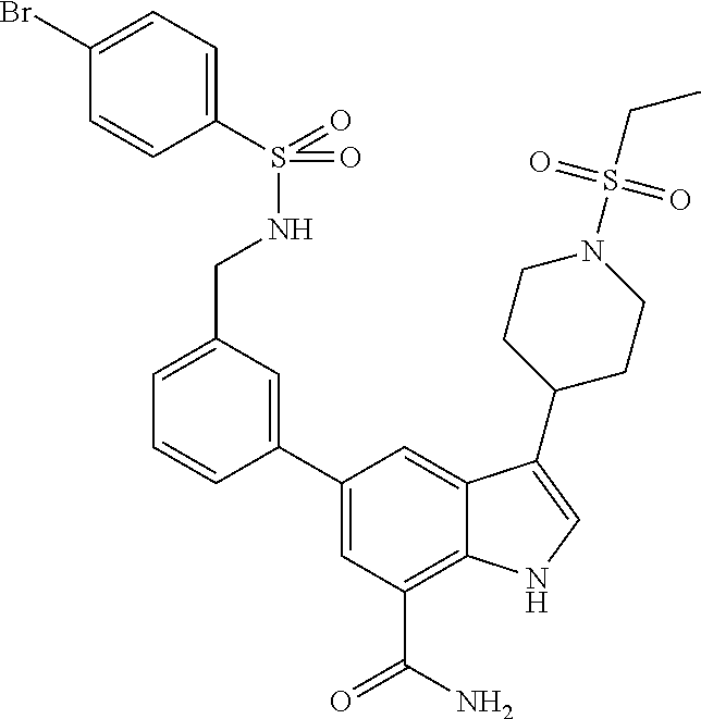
C1=C(C2=CC(CNS(=O)(C3=CC=C(Br)C=C3)=O)=CC=C2)C=C2C(=C1C(N)=O)NC=C2C1CCN(S(CC)(=O)=O)CC1
